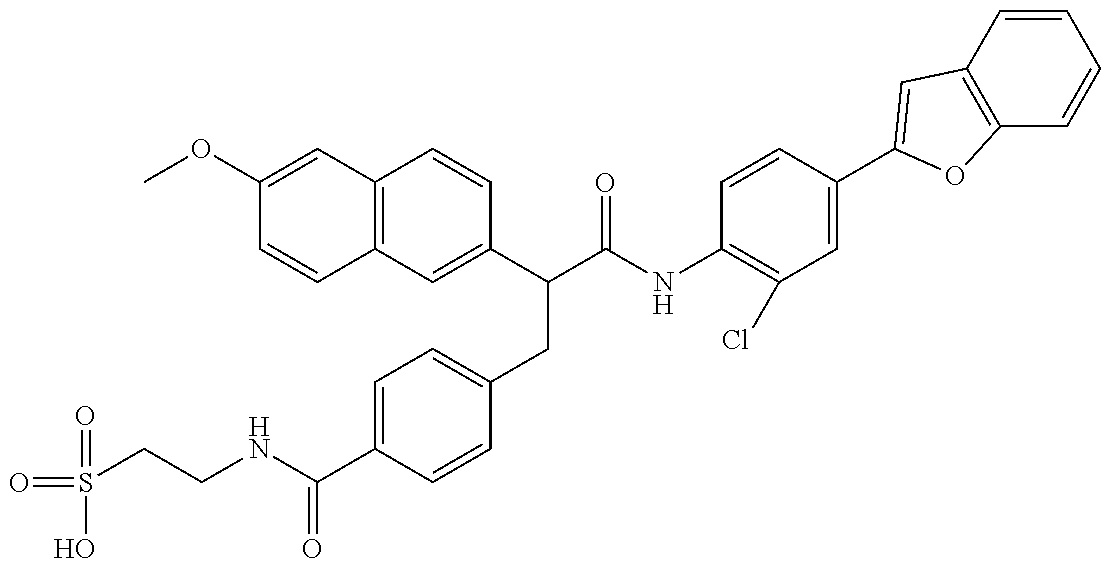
O=S(=O)(CCNC(=O)C1=CC=C(CC(C2=CC3=C(C=C2)C=C(OC)C=C3)C(=O)NC2=C(Cl)C=C(C3=CC4=C(C=CC=C4)O3)C=C2)C=C1)O
